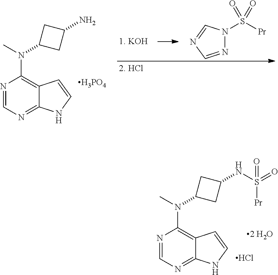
CN(C1CC(NS(=O)([Pr])=O)C1)C1=C2C(=NC=N1)NC=C2.[2 H2O].Cl.CN(C1CC(N)C1)C1=C2C(=NC=N1)NC=C2.[H3PO4].N1(S([Pr])(=O)=O)C=NC=N1
